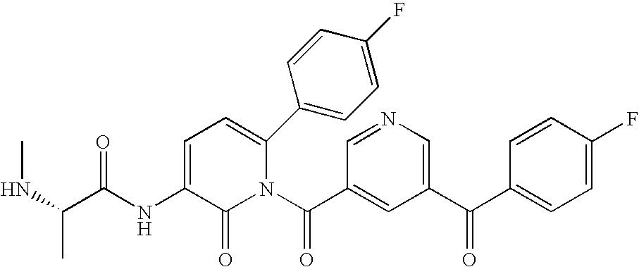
C1(C(C2=CN=CC(C(N3C(C4=CC=C(F)C=C4)=CC=C(NC(C(NC)C)=O)C3=O)=O)=C2)=O)=CC=C(F)C=C1
